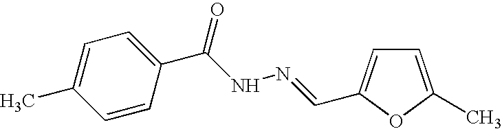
C1=C(C)OC(C=NNC(C2=CC=C(C)C=C2)=O)=C1
